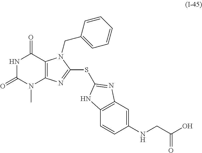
N1C(=O)N(C)C2=C(C1=O)N(CC1=CC=CC=C1)C(SC1=NC3=C(C=CC(NCC(O)=O)=C3)N1)=N2
